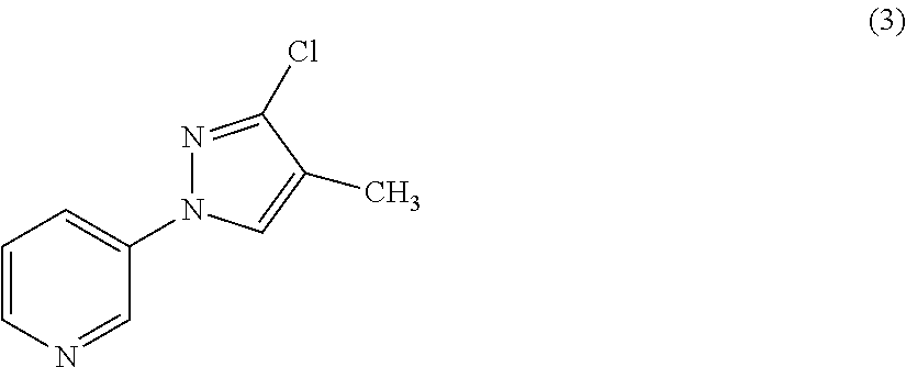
C1=CN=CC(N2N=C(Cl)C(C)=C2)=C1
